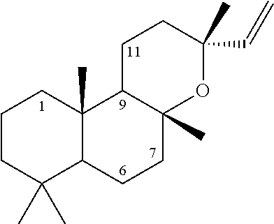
C1CC(C)(C)C2C(C)(C1)C1C(C)(CC2)OC(C=C)(C)CC1
